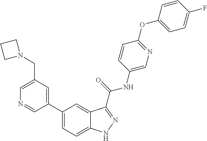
C1(CN2CCC2)=CN=CC(C2=CC=C3C(=C2)C(C(NC2=CN=C(OC4=CC=C(F)C=C4)C=C2)=O)=NN3)=C1
